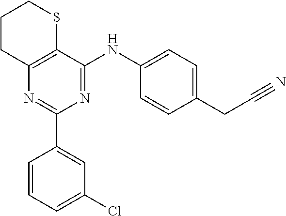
N1=C(NC2=CC=C(CC#N)C=C2)C2=C(N=C1C1=CC(Cl)=CC=C1)CCCS2
